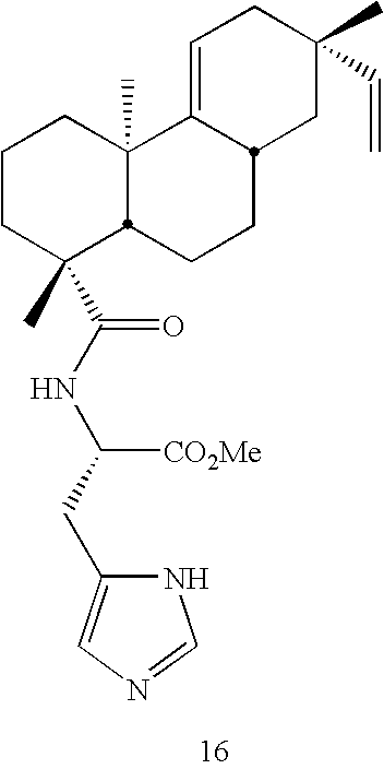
C1CC(C(NC(CC2=CN=CN2)[CO2Me])=O)(C)C2C(C)(C1)C1=CCC(C)(C=C)CC1CC2
